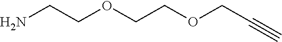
NCCOCCOCC#C
